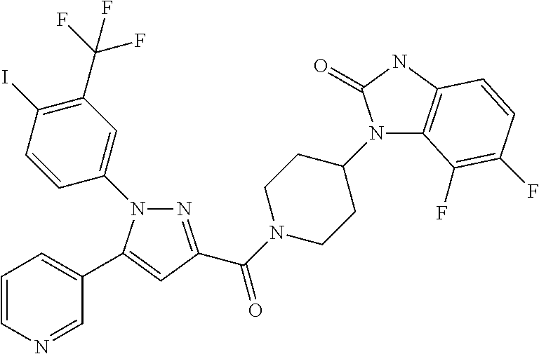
N1=C(C(=O)N2CCC(N3C4=C(NC3=O)C=CC(F)=C4F)CC2)C=C(C2=CC=CN=C2)N1C1=CC(C(F)(F)F)=C(I)C=C1
